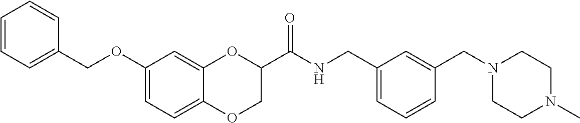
C1(OCC2=CC=CC=C2)=CC=C2C(=C1)OC(C(NCC1=CC=CC(CN3CCN(C)CC3)=C1)=O)CO2
